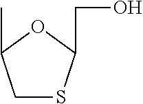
C1SC(CO)OC1C
